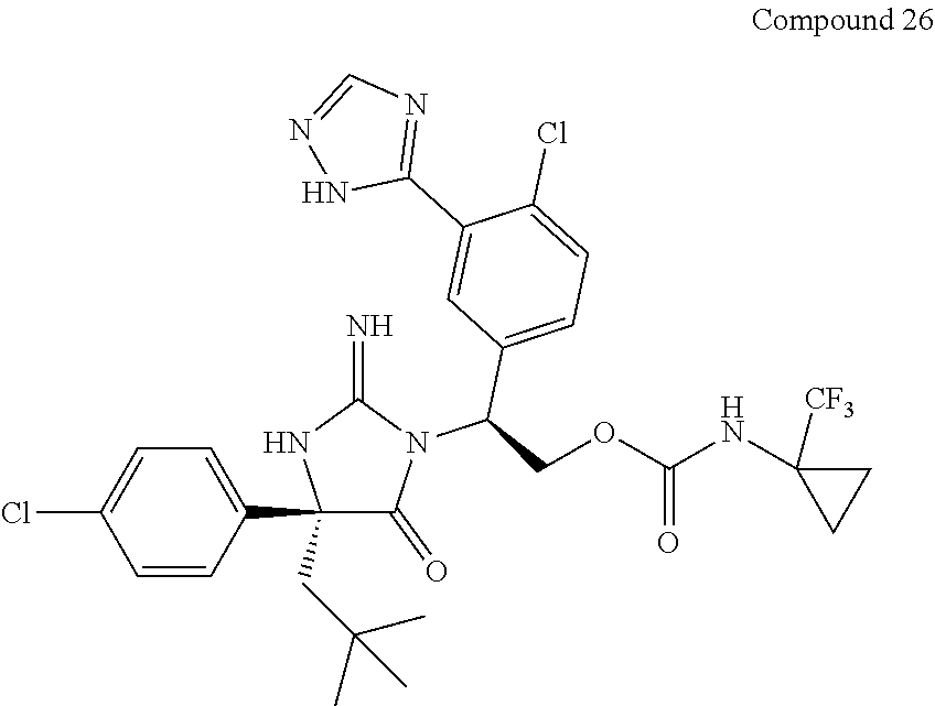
C1(C2=CC=C(Cl)C=C2)(CC(C)(C)C)C(=O)N(C(COC(NC2([CF3])CC2)=O)C2=CC=C(Cl)C(C3=NC=NN3)=C2)C(=N)N1
